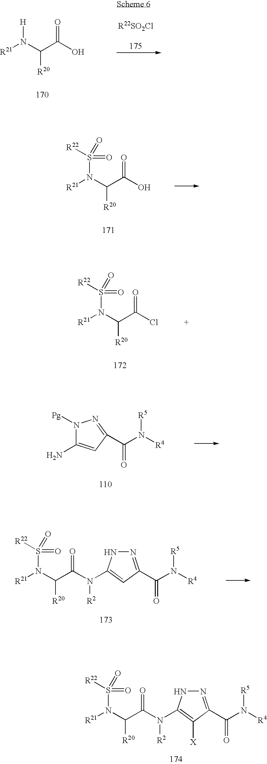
[R21]N(C(C(O)=O)[R20])[H].[R21]N(C(C(O)=O)[R20])S([R22])(=O)=O.[R21]N(C(C([Cl            +])=O)[R20])S([R22])(=O)=O.N1([Pg])C(N)=CC(C(N([R4])[R5])=O)=N1.N1=C(C(N([R5])[R4])=O)C=C(N(C(C(N([R21])S([R22])(=O)=O)[R20])=O)[R2])N1.N1=C(C(N([R5])[R4])=O)C([X])=C(N(C(C(N([R21])S([R22])(=O)=O)[R20])=O)[R2])N1
